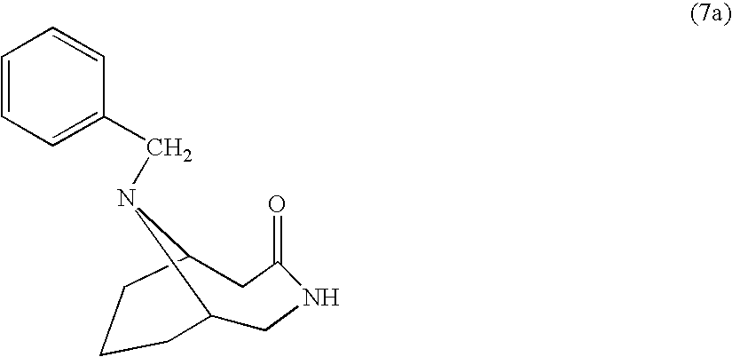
C1C2N(CC3=CC=CC=C3)C(CC(=O)N1)CCC2
